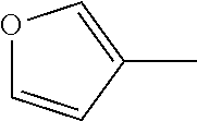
O1C=CC(C)=C1
